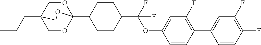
CCCC12COC(C3CCC(C(OC4=CC(F)=C(C5=CC(F)=C(F)C=C5)C=C4)(F)F)CC3)(OC1)OC2
